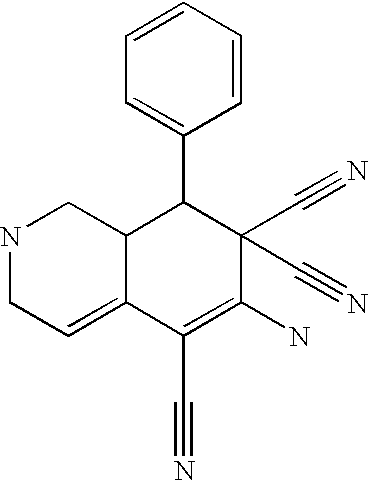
C1=CC=CC=C1C1C2C(=CCNC2)C(C#N)=C(N)C1(C#N)C#N
